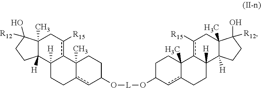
C12([H])CCc3cC(O[L]OC4cc5CCC6([H])c(c([R15])CC7(C)C6([H])CCC7([R12])O)C5(C)CC4)CCC3(C)c1c([R15])CC1(C)C2([H])CCC1([R12])O
